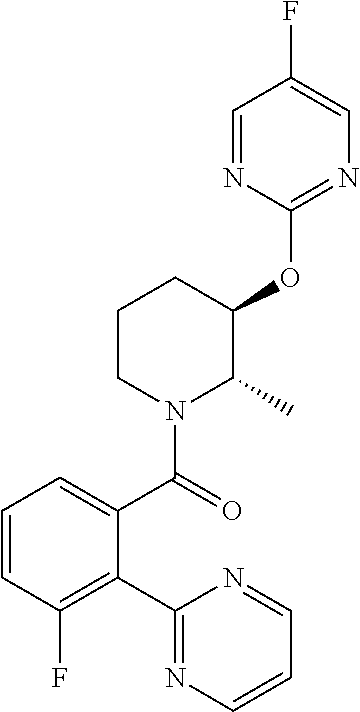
C1=CC(F)=C(C2=NC=CC=N2)C(C(=O)N2C(C)C(OC3=NC=C(F)C=N3)CCC2)=C1
